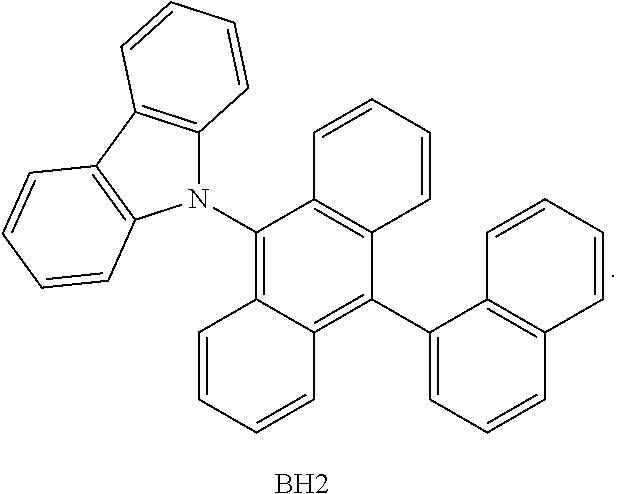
N1(C2=C3C(=C(C4=CC=CC5=C4C=CC=C5)C4=C2C=CC=C4)C=CC=C3)C2=C(C3=C1C=CC=C3)C=CC=C2.B
